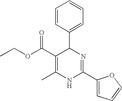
C(OC(C1=C(C)NC(C2=CC=CO2)=NC1C1=CC=CC=C1)=O)C
